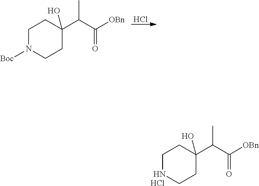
Cl.C1N([Boc])CCC(C(C([OBn])=O)C)(O)C1.C1NCCC(C(C([OBn])=O)C)(O)C1.Cl
